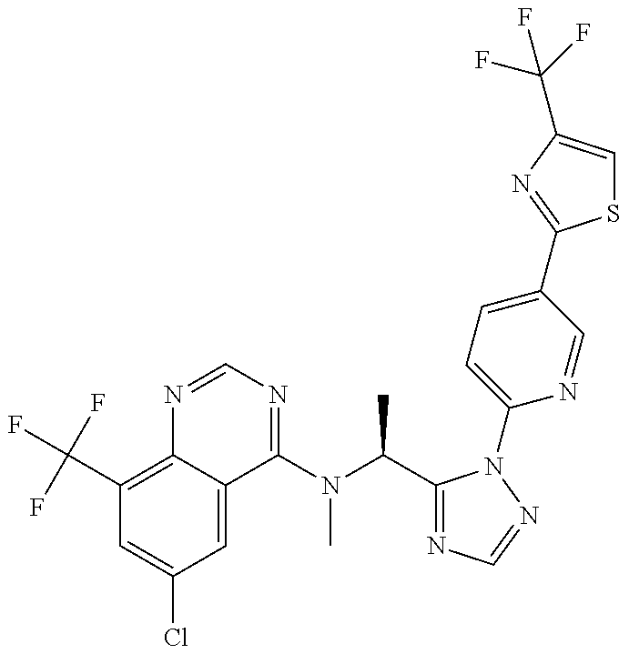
C1(C(F)(F)F)=C2C(=CC(Cl)=C1)C(N(C(C1=NC=NN1C1=CC=C(C3=NC(C(F)(F)F)=CS3)C=N1)C)C)=NC=N2
